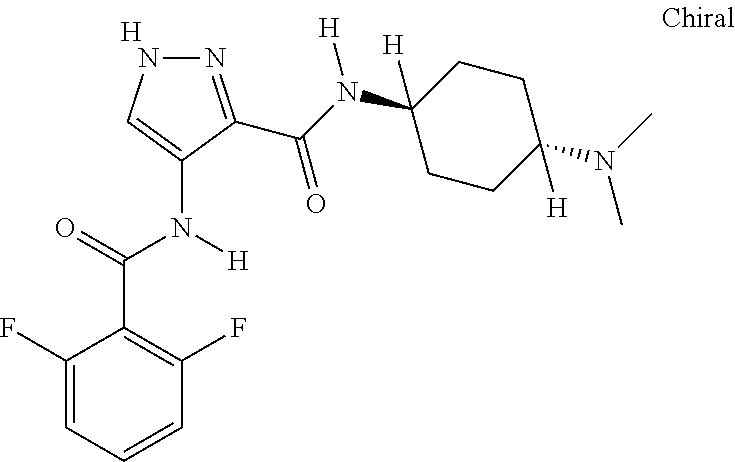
[H].C1=CC=C(F)C(C(=O)N(C2=CNN=C2C(N(C2([H])CCC(N(C)C)([H])CC2)[H])=O)[H])=C1F
